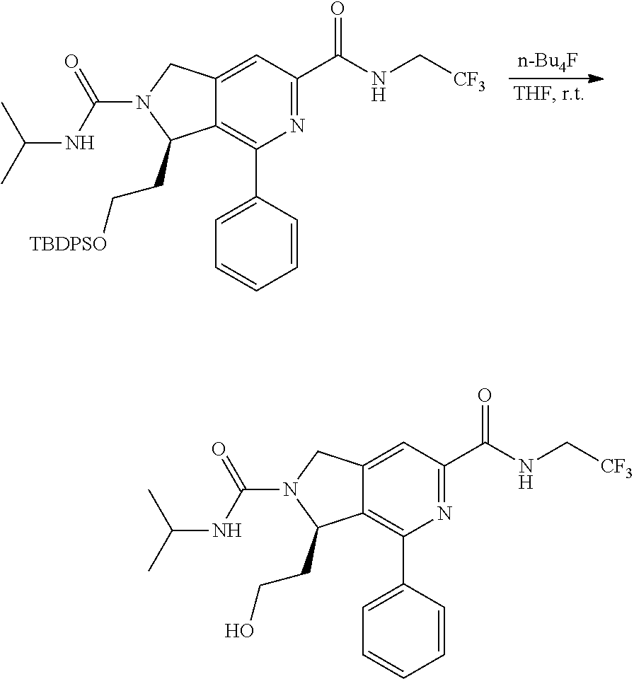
C12=CC(C(NC[CF3])=O)=NC(C3=CC=CC=C3)=C1C(CC[TBDPSO])N(C(NC(C)C)=O)C2.C12=CC(C(NC[CF3])=O)=NC(C3=CC=CC=C3)=C1C(CCO)N(C(NC(C)C)=O)C2
